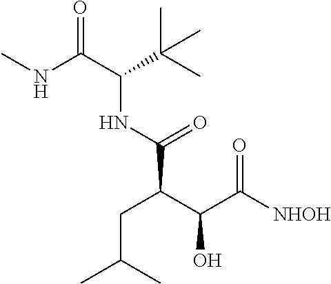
CNC(C(NC(=O)C(C(C([NHOH])=O)O)CC(C)C)C(C)(C)C)=O
